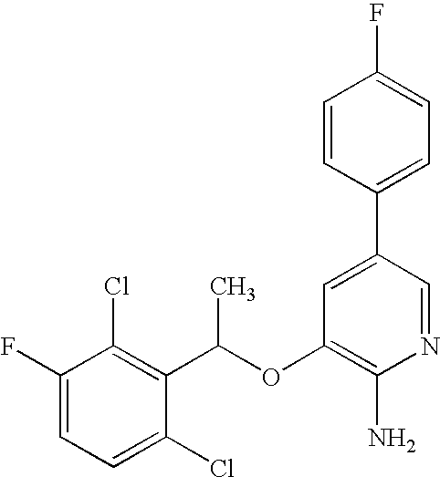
C1(OC(C2=C(Cl)C(F)=CC=C2Cl)C)=C(N)N=CC(C2=CC=C(F)C=C2)=C1
